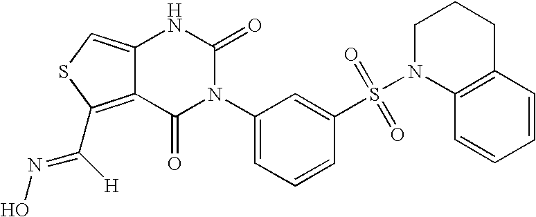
C12=C(C([H])=NO)SC=C1NC(=O)N(C1=CC=CC(S(N3C4=C(CCC3)C=CC=C4)(=O)=O)=C1)C2=O
